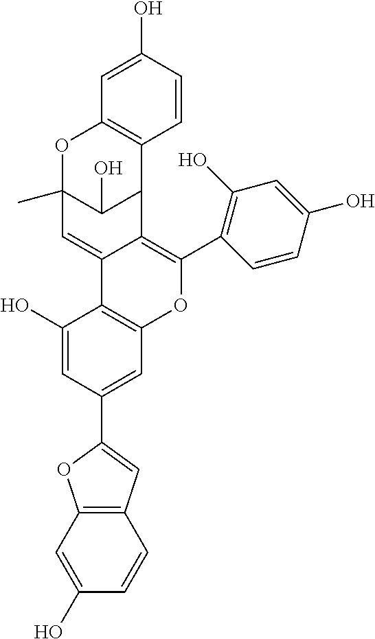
C1=C(O)C=CC2=C1OC(C1=CC3=C(C(O)=C1)C1=CC4(C)OC5=C(C(C1=C(C1=C(O)C=C(O)C=C1)O3)C4O)C=CC(O)=C5)=C2
